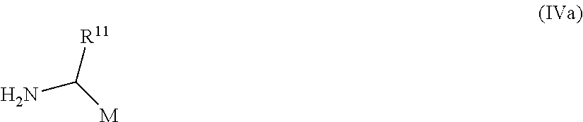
[M]C(N)[R11]
